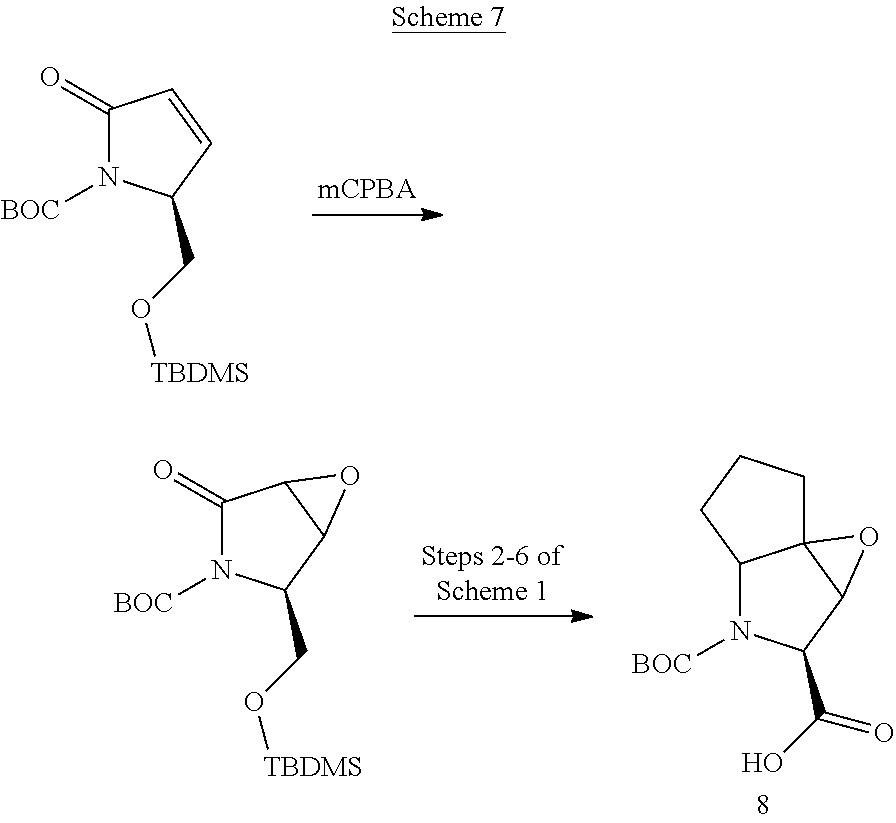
C1(=O)N([BOC])C(CO[TBDMS])C2C1O2.C12N([BOC])C(C(O)=O)C3C1(O3)CCC2.C1(=O)N([BOC])C(CO[TBDMS])C=C1
